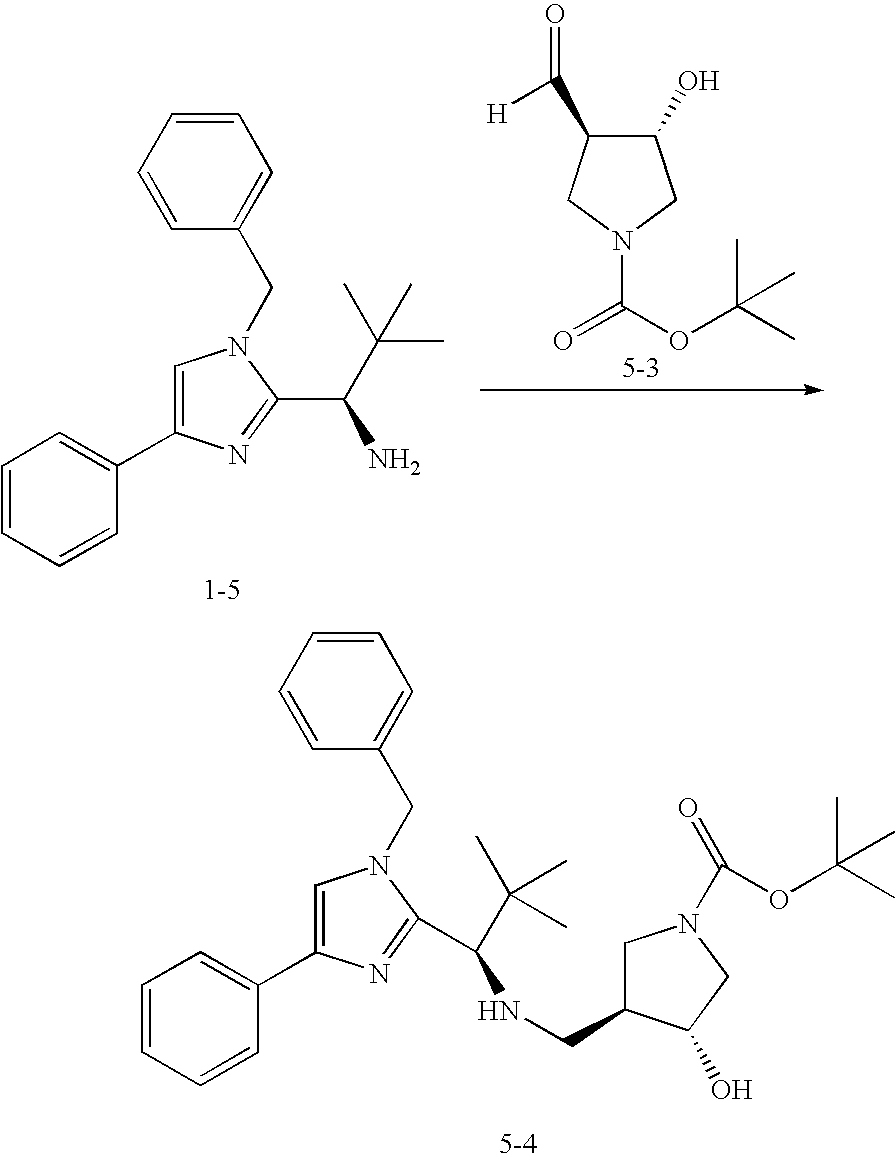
C1=CC=CC(C2=CN(CC3=CC=CC=C3)C(C(C(C)(C)C)N)=N2)=C1.C1(O)C(C([H])=O)CN(C(OC(C)(C)C)=O)C1.C1=CC=CC(C2=CN(CC3=CC=CC=C3)C(C(C(C)(C)C)NCC3CN(C(=O)OC(C)(C)C)CC3O)=N2)=C1
